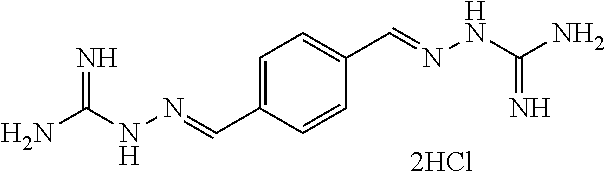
C1=C(C=NNC(N)=N)C=CC(C=NNC(N)=N)=C1
